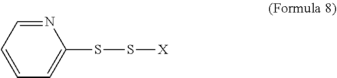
N1=CC=CC=C1SS[X]
